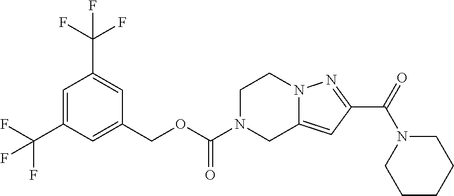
C1(COC(=O)N2CC3=CC(C(=O)N4CCCCC4)=NN3CC2)=CC(C(F)(F)F)=CC(C(F)(F)F)=C1
